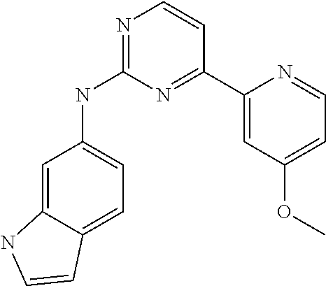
C1(C2=NC(NC3=CC=C4C(=C3)NC=C4)=NC=C2)=CC(OC)=CC=N1
